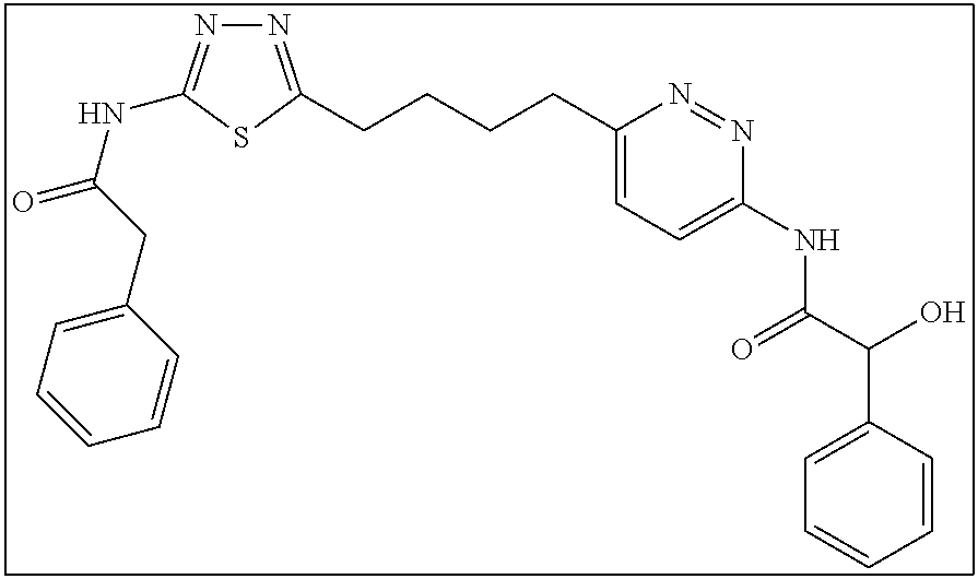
N1=C(CCCCC2=CC=C(NC(C(O)C3=CC=CC=C3)=O)N=N2)SC(NC(=O)CC2=CC=CC=C2)=N1
